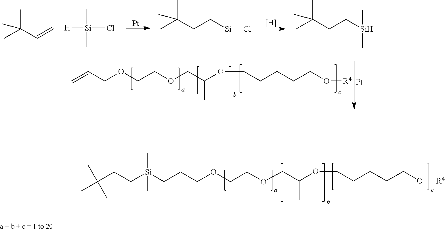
C(CCOCCOCC(OCCCCCO[R4])C)[Si](CCC(C)(C)C)(C)C.[Pt].[H].C=CCOCCOCC(OCCCCCO[R4])C.[Pt].C(C=C)(C)(C)C.[H][Si](Cl)(C)C.C(CC[Si](Cl)(C)C)(C)(C)C.C(CC[Si](C)C)(C)(C)C
